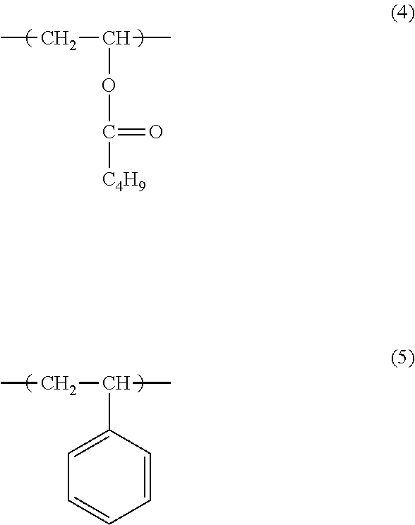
CCC(C)OC([C4H9])=O.CCC(C)C1=CC=CC=C1
